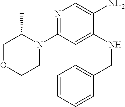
N1(C2=NC=C(N)C(NCC3=CC=CC=C3)=C2)C(C)COCC1
